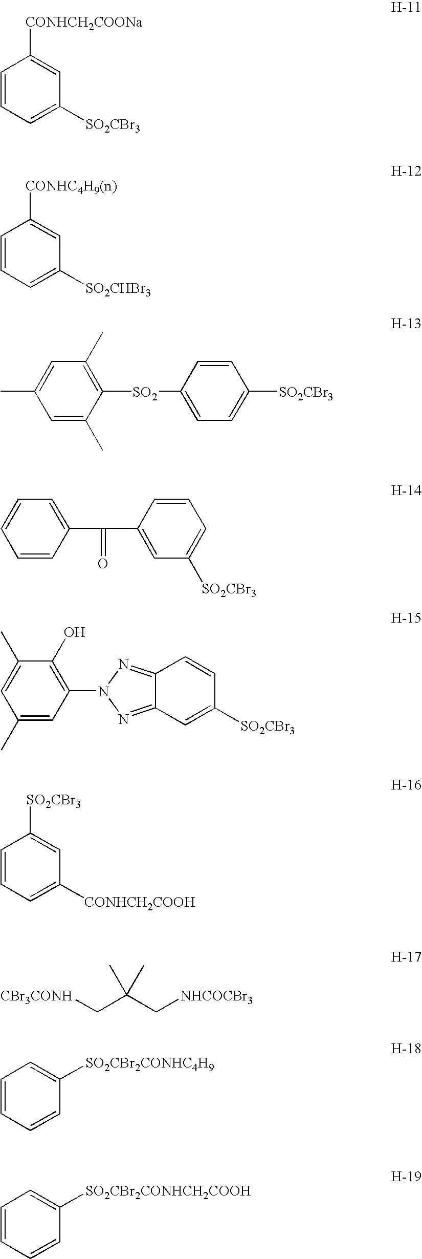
C1=CC=C([SO2CBr3])C=C1[CONHCH2COONa].C1=CC=C([SO2CHBr3])C=C1[CONHC4H9(n)].C1=C(C)C([SO2]C2=CC=C([SO2CBr3])C=C2)=C(C)C=C1C.C1=CC(C(C2=CC([SO2CBr3])=CC=C2)=O)=CC=C1.C1(C)=CC(N2N=C3C(=N2)C=CC([SO2CBr3])=C3)=C(O)C(C)=C1.C1=CC=C([CONHCH2COOH])C=C1[SO2CBr3].[CBr3CONH]CC(C[NHCOCBr3])(C)C.C1=CC=CC([SO2CBr2CONHC4H9])=C1.C1=CC=CC([SO2CBr2CONHCH2COOH])=C1
